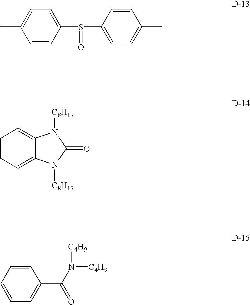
C1=CC(S(=O)C2=CC=C(C)C=C2)=CC=C1C.C1=CC=C2C(=C1)N([C8H17])C(=O)N2[C8H17].C1=CC=CC=C1C(N([C4H9])[C4H9])=O
